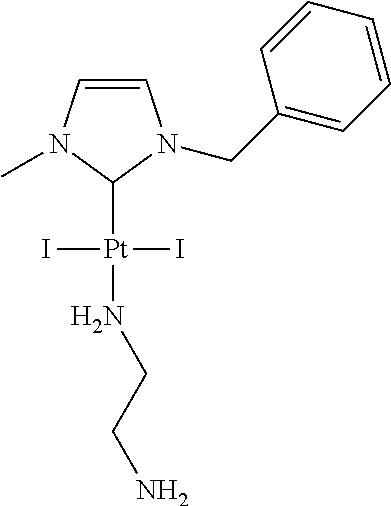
C1=CN(C)C([Pt](I)(NCCN)I)N1CC1=CC=CC=C1
